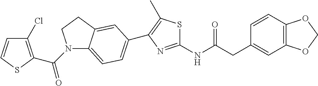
C1=CC2=C(C=C1CC(NC1=NC(C3=CC=C4N(C(=O)C5=C(Cl)C=CS5)CCC4=C3)=C(C)S1)=O)OCO2
